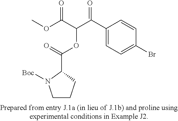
C1(C(C(C(OC)=O)OC(C2N([Boc])CCC2)=O)=O)=CC=C(Br)C=C1
